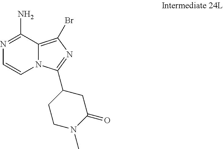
N1=C(N)C2=C(Br)N=C(C3CCN(C)C(=O)C3)N2C=C1
